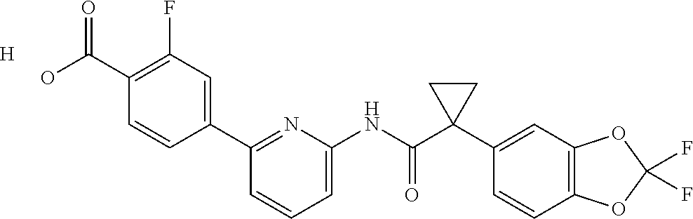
C1(C(O)=O)=C(F)C=C(C2=NC(NC(C3(C4=CC5=C(C=C4)OC(F)(F)O5)CC3)=O)=CC=C2)C=C1.[H]
